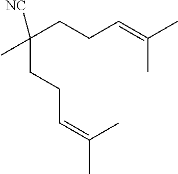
C(CCC=C(C)C)(C)([NC])CCC=C(C)C
